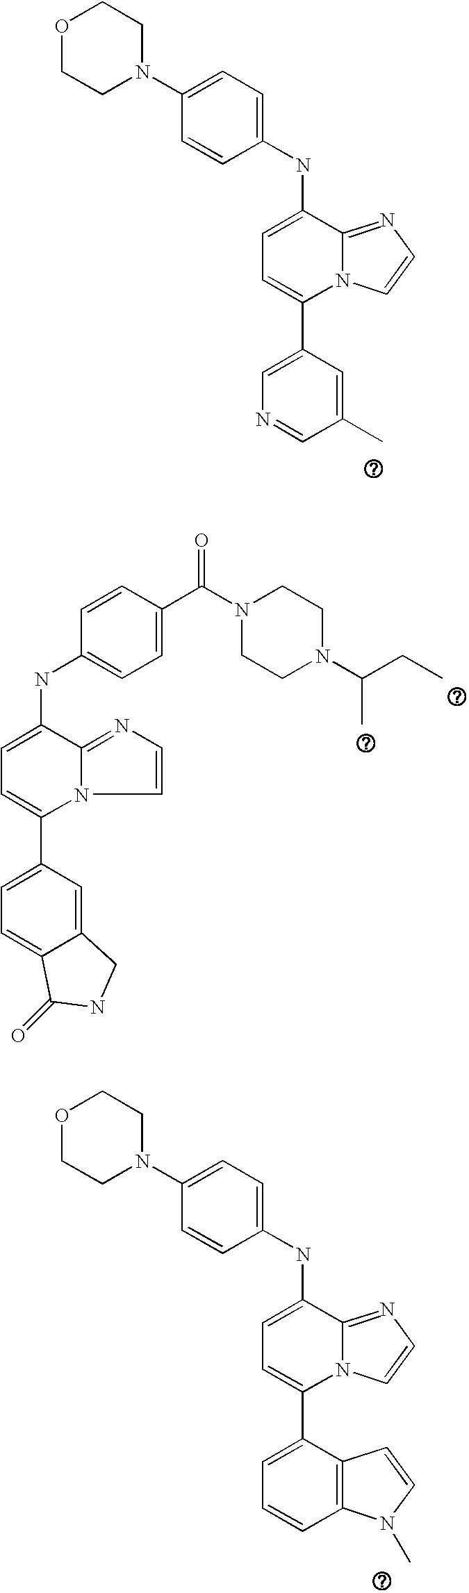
C1=C(NC2=CC=C(N3CCOCC3)C=C2)C2=NC=CN2C(C2=CN=CC(C)=C2)=C1.C1=C(NC2=CC=C(C(N3CCN(C(CC)C)CC3)=O)C=C2)C2=NC=CN2C(C2=CC=C3C(=C2)CNC3=O)=C1.C1=C(NC2=CC=C(N3CCOCC3)C=C2)C2=NC=CN2C(C2=CC=CC3=C2C=CN3C)=C1
